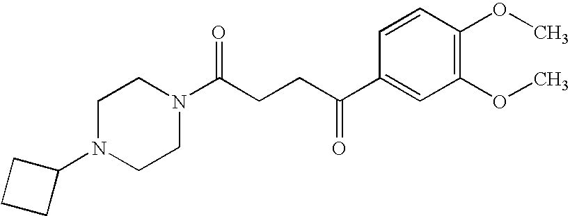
C(CCC(C1=CC(OC)=C(OC)C=C1)=O)(=O)N1CCN(C2CCC2)CC1
